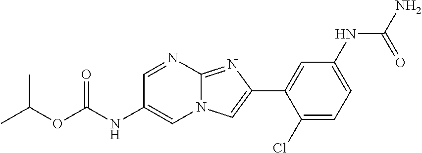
C1=NC2=NC(C3=CC(NC(N)=O)=CC=C3Cl)=CN2C=C1NC(OC(C)C)=O
